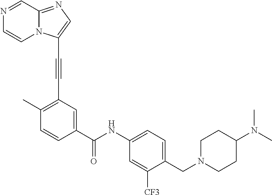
N1=CC2=NC=C(C#CC3=C(C)C=CC(C(=O)NC4=CC=C(CN5CCC(N(C)C)CC5)C([CF3])=C4)=C3)N2C=C1
